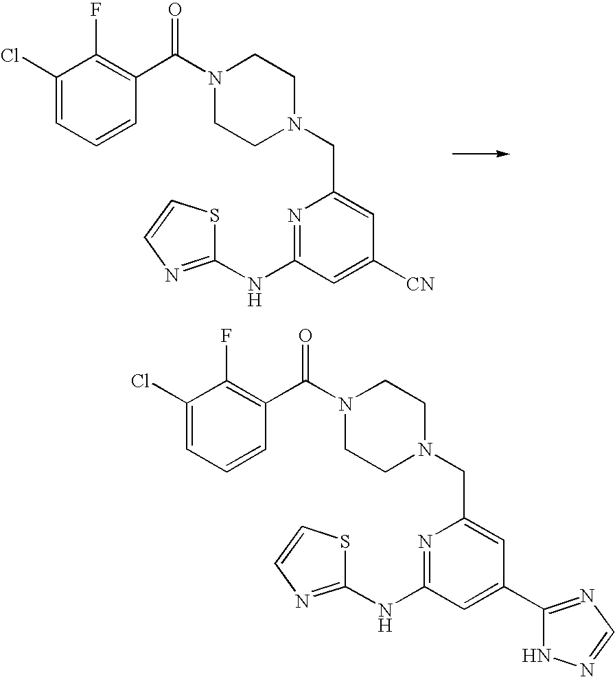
N1=C(NC2=NC=CS2)C=C([CN])C=C1CN1CCN(C(C2=C(F)C(Cl)=CC=C2)=O)CC1.N1=C(NC2=NC=CS2)C=C(C2=NC=NN2)C=C1CN1CCN(C(C2=C(F)C(Cl)=CC=C2)=O)CC1
